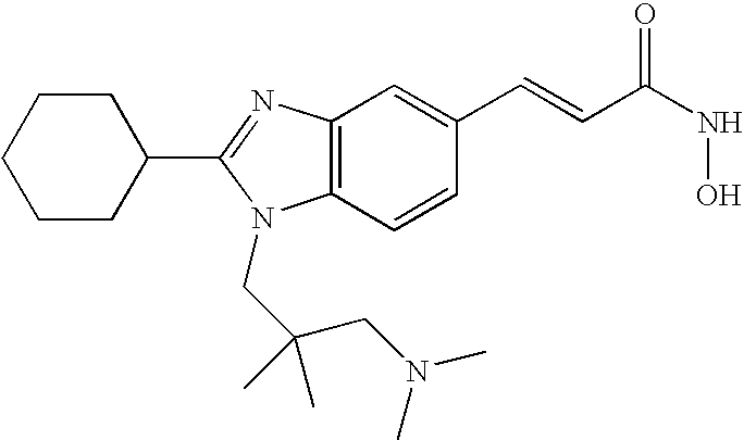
C12=C(N=C(C3CCCCC3)N1CC(CN(C)C)(C)C)C=C(C=CC(NO)=O)C=C2
